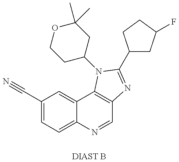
C1(C#N)=CC=C2C(=C1)C1=C(C=N2)N=C(C2CC(F)CC2)N1C1CC(C)(C)OCC1.[DIAST B]
